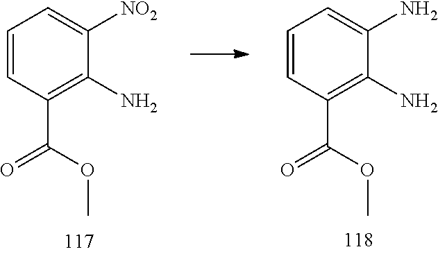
C1=CC(C(OC)=O)=C(N)C(N)=C1.C1=CC(C(OC)=O)=C(N)C([NO2])=C1
